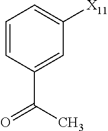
C1=CC(C(=O)C)=CC([X11])=C1
